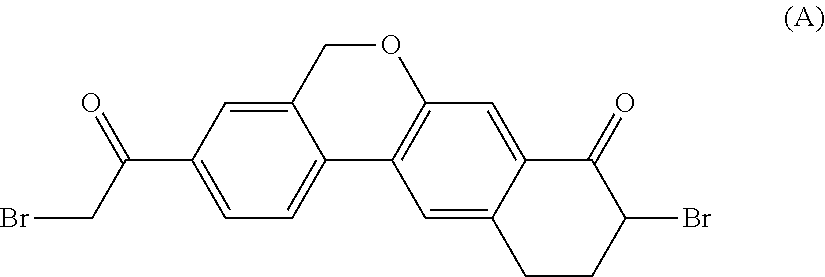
C1=C2COC3=C(C2=CC=C1C(CBr)=O)C=C1C(=C3)C(=O)C(Br)CC1
